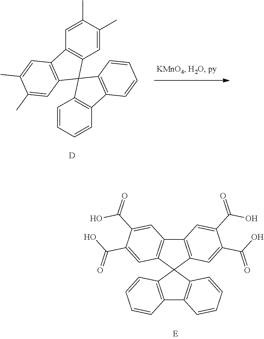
C12=C(C3(C4=C1C=C(C(O)=O)C(C(O)=O)=C4)C1=C(C4=C3C=CC=C4)C=CC=C1)C=C(C(O)=O)C(C(O)=O)=C2.C12=C(C=C(C)C(C)=C1)C1(C3=C2C=C(C)C(C)=C3)C2=C(C3=C1C=CC=C3)C=CC=C2.[D]
